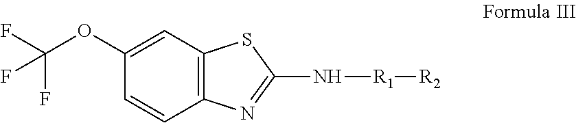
C1(OC(F)(F)F)=CC2=C(C=C1)N=C(N[R1][R2])S2
